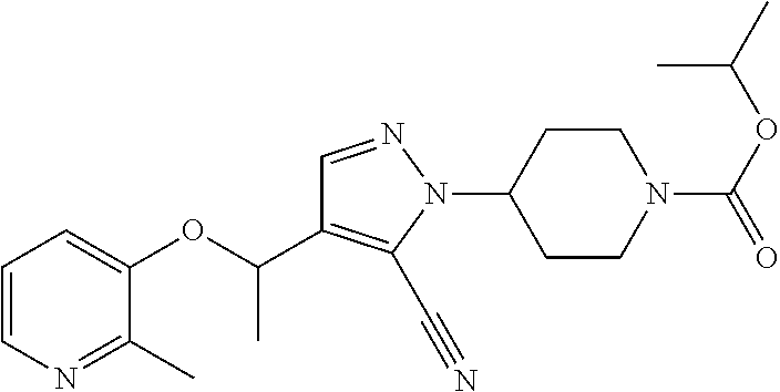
C1CN(C(OC(C)C)=O)CCC1N1C(C#N)=C(C(OC2=CC=CN=C2C)C)C=N1
